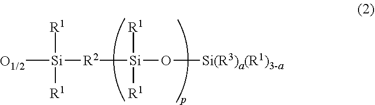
[O1/2][Si]([R2][Si](O[Si(R3)a(R1)3-a])([R1])[R1])([R1])[R1]
